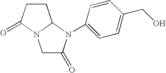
C1C(=O)N(C2=CC=C(CO)C=C2)C2N1C(=O)CC2
